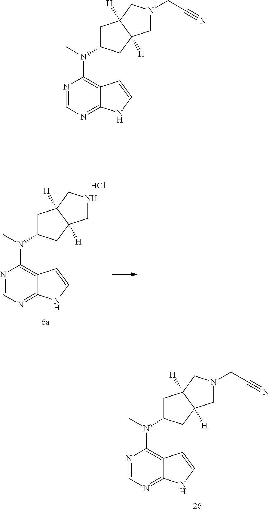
N1=CN=C2C(=C1N(C)C1CC3([H])C([H])(C1)CNC3)C=CN2.Cl.N1=CN=C2C(=C1N(C)C1CC3([H])C([H])(C1)CN(CC#N)C3)C=CN2.N1=CN=C2C(=C1N(C)C1CC3([H])C([H])(C1)CN(CC#N)C3)C=CN2
